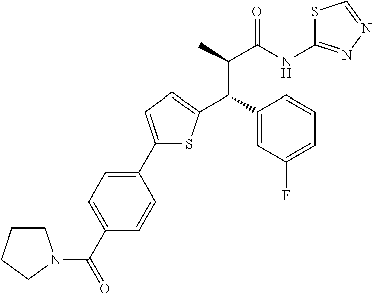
C1(C2=CC=C(C(C3=CC(F)=CC=C3)C(C(NC3=NN=CS3)=O)C)S2)=CC=C(C(=O)N2CCCC2)C=C1
